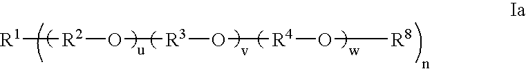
[R1][R2]O[R3]O[R4]O[R8]
